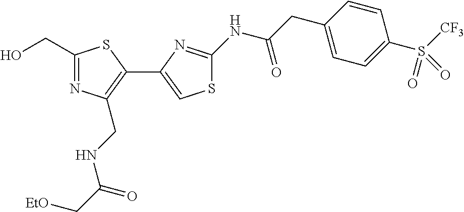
C1(CO)=NC(CNC(C[EtO])=O)=C(C2=CSC(NC(CC3=CC=C(S([CF3])(=O)=O)C=C3)=O)=N2)S1
